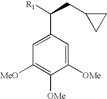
C1([MeO])=C([OMe])C([OMe])=CC(C([R1])CC2CC2)=C1
